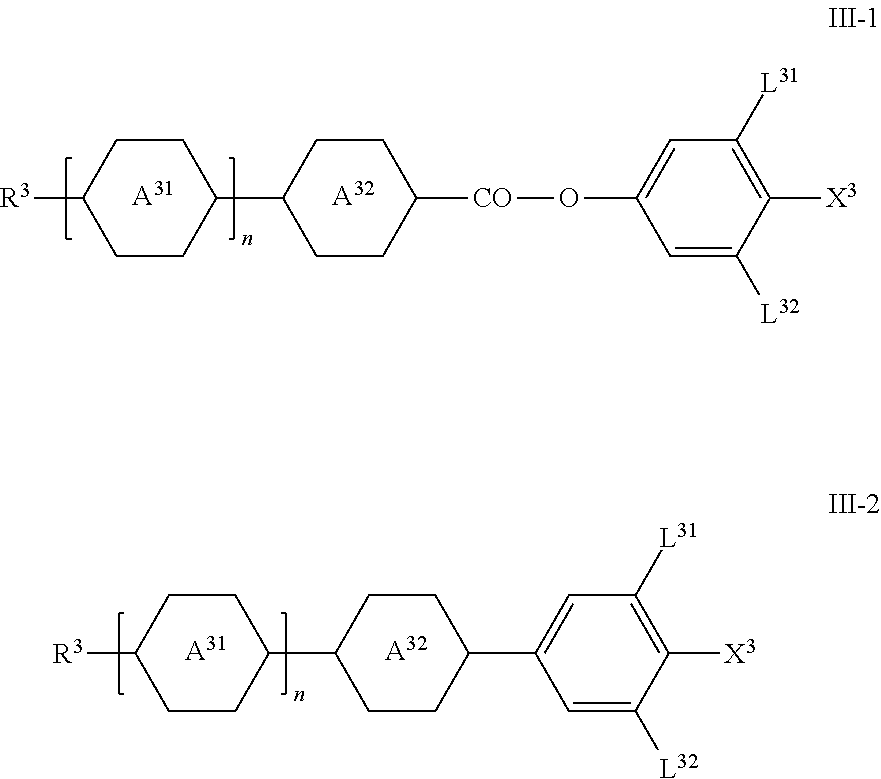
C1CC(C2CCC([CO]OC3=CC([L31])=C([X3])C([L32])=C3)CC2)CCC1[R3].[A31].[A32].[A31].[A32].C1CC(C2CCC(C3=CC([L31])=C([X3])C([L32])=C3)CC2)CCC1[R3]
